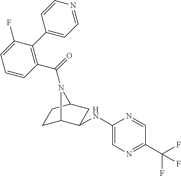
C1(C(=O)N2C3CCC2CC3NC2=CN=C(C(F)(F)F)C=N2)=C(C2=CC=NC=C2)C(F)=CC=C1
